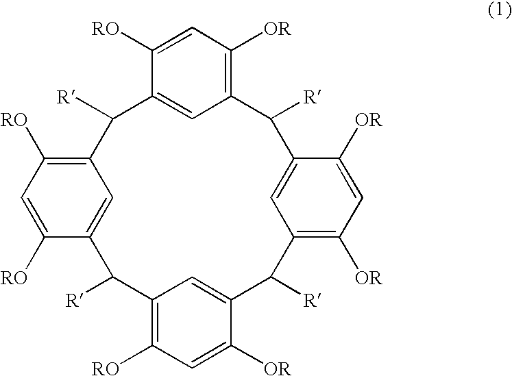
C12=C([OR])C=C([RO])C(=C1)C([R])C1=C([RO])C=C([RO])C(=C1)C([R])C1=C([RO])C=C([OR])C(=C1)C([R])C1=C([OR])C=C([OR])C(=C1)C2[R]
